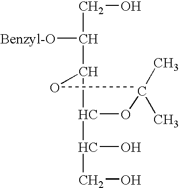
C(C([Benzyl-O])C(OC)C(C(O)CO)OC(C)C)O
